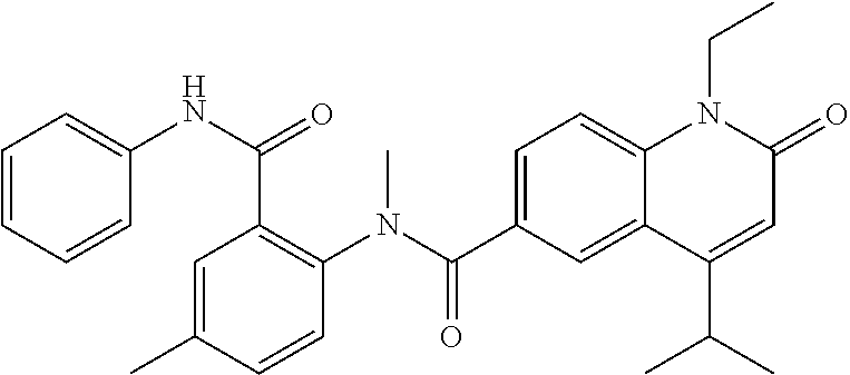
C1(N(C(C2=CC=C3C(=C2)C(C(C)C)=CC(=O)N3CC)=O)C)=C(C(NC2=CC=CC=C2)=O)C=C(C)C=C1
